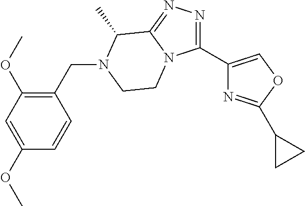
C1(C2=COC(C3CC3)=N2)=NN=C2N1CCN(CC1=C(OC)C=C(OC)C=C1)C2C
